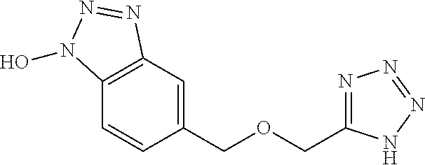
N1=C(COCC2=CC3=C(C=C2)N(O)N=N3)NN=N1
